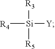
[R4][Si]([R3])([R5])[Y]
